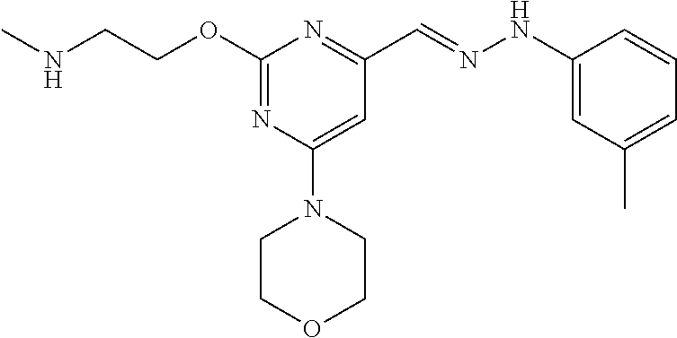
N(CCOC1=NC(N2CCOCC2)=CC(C=NNC2=CC(C)=CC=C2)=N1)C
